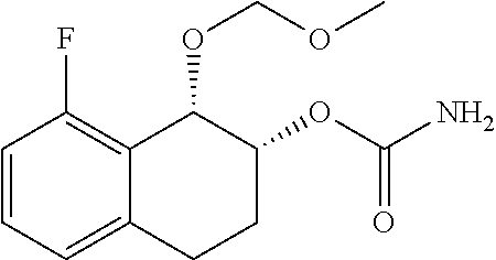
C1=CC=C2C(=C1F)C(OCOC)C(OC(N)=O)CC2
